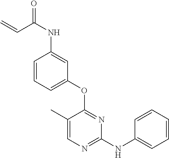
C1=C(C)C(OC2=CC=CC(NC(=O)C=C)=C2)=NC(NC2=CC=CC=C2)=N1
